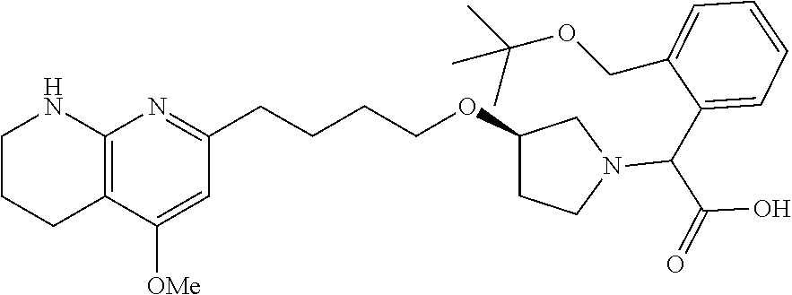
C12=C(NCCC1)N=C(CCCCOC1CCN(C(C3=CC=CC=C3COC(C)(C)C)C(=O)O)C1)C=C2[OMe]
